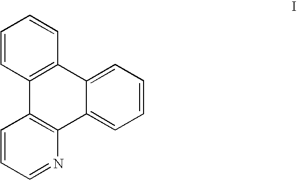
C1=CC2=C(C=C1)C1=CC=CC=C1C1=C2C=CC=N1
